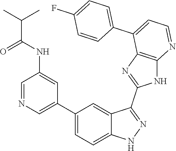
C1=NC=C(C2=CC=C3C(=C2)C(C2=NC4=C(N2)N=CC=C4C2=CC=C(F)C=C2)=NN3)C=C1NC(C(C)C)=O
